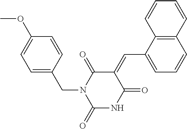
COC1=CC=C(CN2C(=O)NC(=O)C(=CC3=CC=CC4=C3C=CC=C4)C2=O)C=C1
